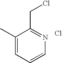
C1(C)=CC=CN=C1CCl.Cl
